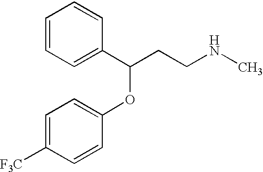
C1=CC=C(C(CCNC)OC2=CC=C([F3C])C=C2)C=C1
